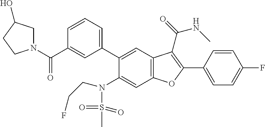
C1=CC(C2=C(C(=O)NC)C3=C(C=C(N(S(C)(=O)=O)CCF)C(C4=CC=CC(C(N5CC(O)CC5)=O)=C4)=C3)O2)=CC=C1F
